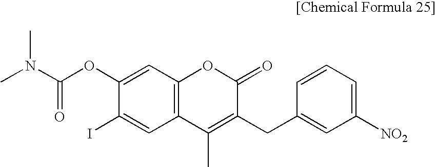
C12=C(C=C(OC(N(C)C)=O)C(I)=C1)OC(=O)C(CC1=CC([NO2])=CC=C1)=C2C
